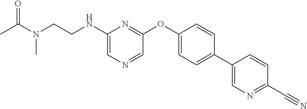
C1(NCCN(C(=O)C)C)=CN=CC(OC2=CC=C(C3=CN=C(C#N)C=C3)C=C2)=N1
